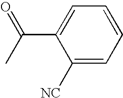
C1([NC])=CC=CC=C1C(C)=O
